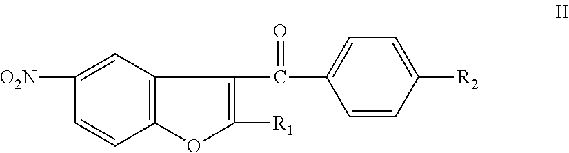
C1=C([O2N])C=CC2=C1C(C(=O)C1=CC=C([R2])C=C1)=C([R1])O2
